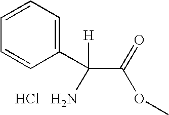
C1=CC=CC(C([H])(C(=O)OC)N)=C1.Cl
